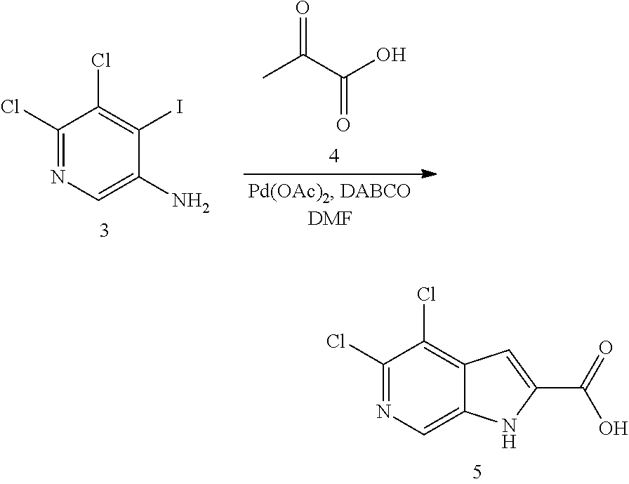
CC(C(O)=O)=O.C1(Cl)=NC=C(N)C(I)=C1Cl.C1(Cl)=NC=C2C(=C1Cl)C=C(C(=O)O)N2
